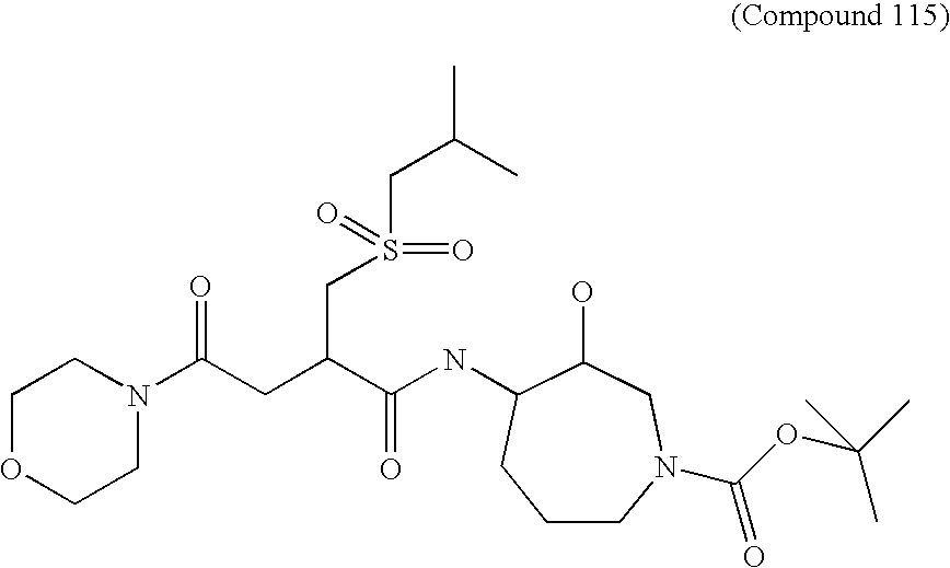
C1OCCN(C(CC(C(NC2C(O)CN(C(OC(C)(C)C)=O)CCC2)=O)CS(CC(C)C)(=O)=O)=O)C1
